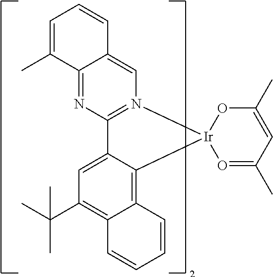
C12=NC3=N(C=C1C=CC=C2C)[Ir]1(C2=C4C(=C(C(C)(C)C)C=C32)C=CC=C4)O=C(C)C=C(C)O1
